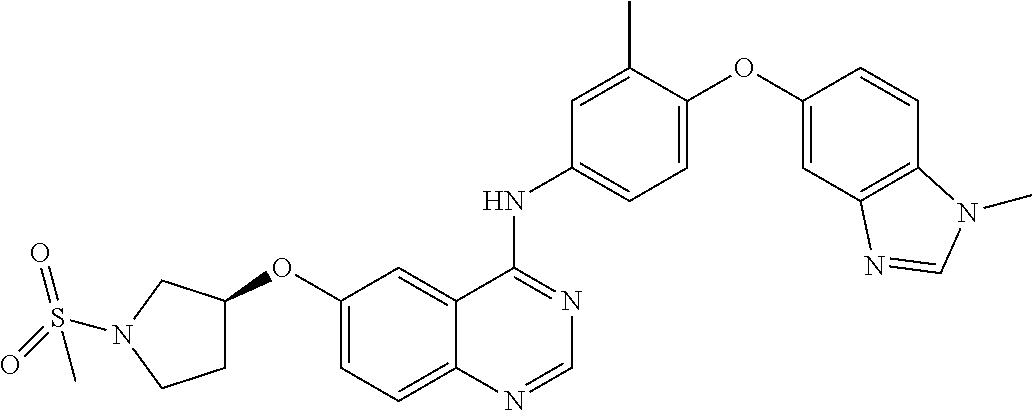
C1=C(OC2=CC3=C(C=C2)N(C)C=N3)C(C)=CC(NC2=NC=NC3=CC=C(OC4CCN(S(=O)(=O)C)C4)C=C23)=C1
